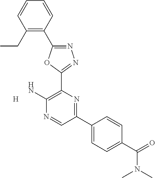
[H].N1=C(C2=C(CC)C=CC=C2)OC(C2=C(N)N=CC(C3=CC=C(C(N(C)C)=O)C=C3)=N2)=N1
